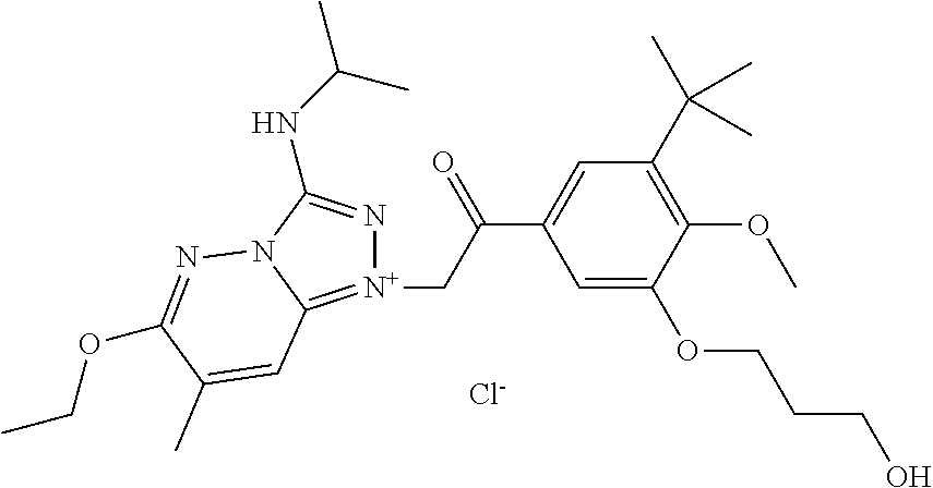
[N+]1(CC(C2=CC(C(C)(C)C)=C(OC)C(OCCCO)=C2)=O)=C2N(C(NC(C)C)=N1)N=C(OCC)C(C)=C2.[Cl-]
